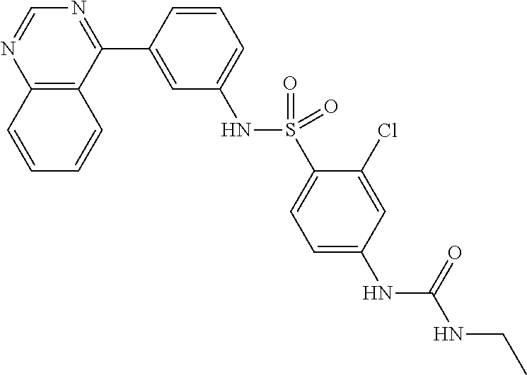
C12=C(C(C3=CC(NS(C4=CC=C(NC(NCC)=O)C=C4Cl)(=O)=O)=CC=C3)=NC=N1)C=CC=C2
